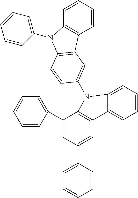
C1(C2=CC=CC=C2)=CC(C2=CC=CC=C2)=CC2=C1N(C1=CC3=C(N(C4=CC=CC=C4)C4=C3C=CC=C4)C=C1)C1=CC=CC=C21
